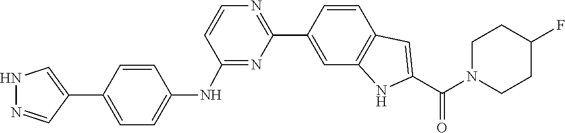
N1(C(C2=CC3=C(N2)C=C(C2=NC=CC(NC4=CC=C(C5=CNN=C5)C=C4)=N2)C=C3)=O)CCC(F)CC1
